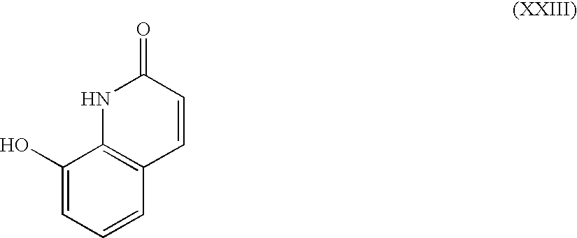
C1(O)=CC=CC2=C1NC(=O)C=C2
